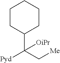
C1(C(C[Me])([Pyd])[OiPr])CCCCC1
